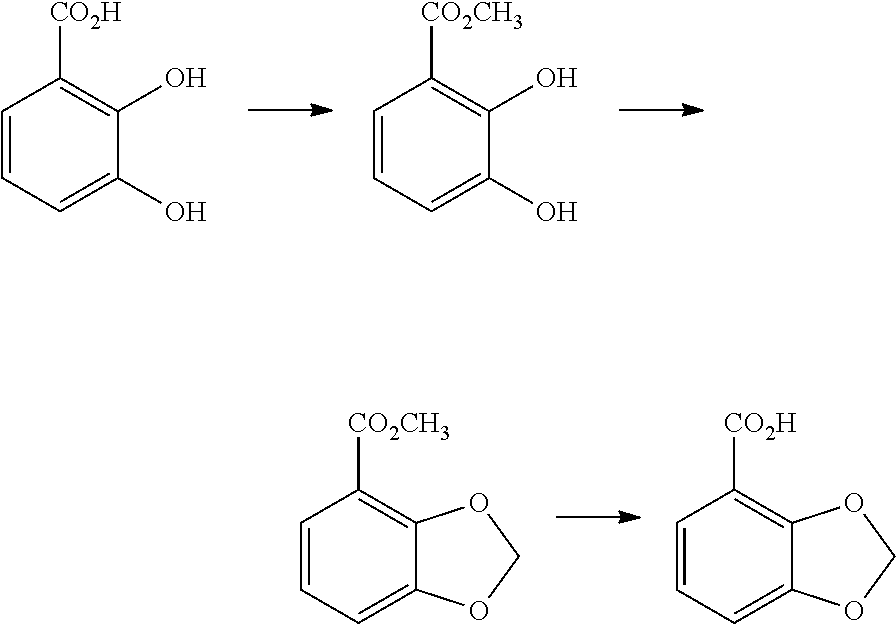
C1=CC=C(O)C(O)=C1[CO2H].C1=CC=C(O)C(O)=C1[CO2CH3].C1=CC=C2C(=C1[CO2CH3])OCO2.C1=CC=C2C(=C1[CO2H])OCO2
